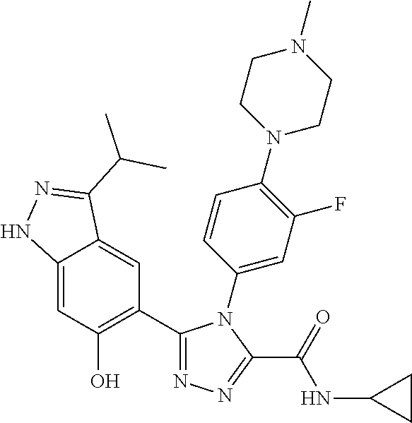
C12=CC(O)=C(C3=NN=C(C(=O)NC4CC4)N3C3=CC(F)=C(N4CCN(C)CC4)C=C3)C=C1C(C(C)C)=NN2
